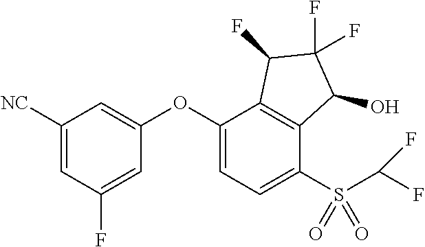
C1(OC2=CC([NC])=CC(F)=C2)=CC=C(S(=O)(C(F)F)=O)C2=C1C(F)C(F)(F)C2O
